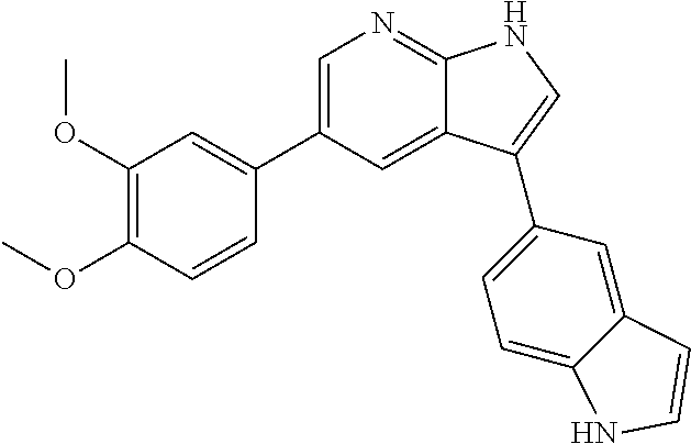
C1(C2=CC(OC)=C(OC)C=C2)=CN=C2C(=C1)C(C1=CC=C3C(=C1)C=CN3)=CN2
